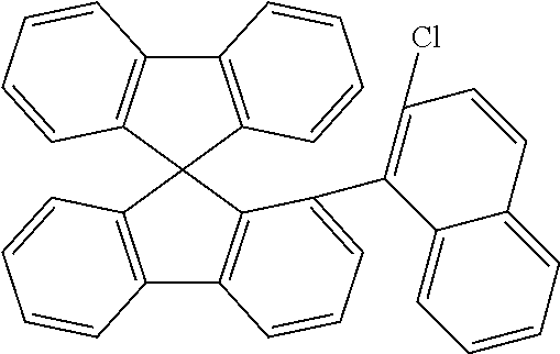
C12=C(C3(C4=C1C=CC=C4)C1=C(C4=C3C(C3=C(Cl)C=CC5=CC=CC=C35)=CC=C4)C=CC=C1)C=CC=C2
